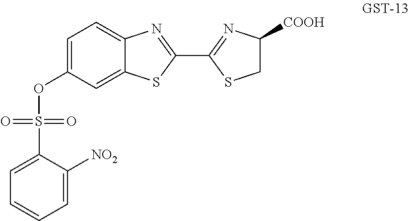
S(OC1=CC=C2C(=C1)SC(C1=NC([COOH])CS1)=N2)(C1=CC=CC=C1[NO2])(=O)=O
